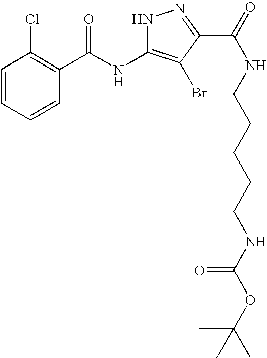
C1=CC=CC(C(NC2=C(Br)C(C(=O)NCCCCCNC(OC(C)(C)C)=O)=NN2)=O)=C1Cl
